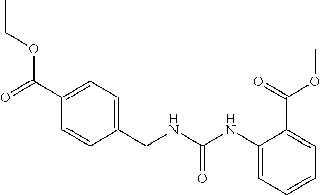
C(=O)(NC1=CC=CC=C1C(=O)OC)NCC1=CC=C(C(=O)OCC)C=C1
